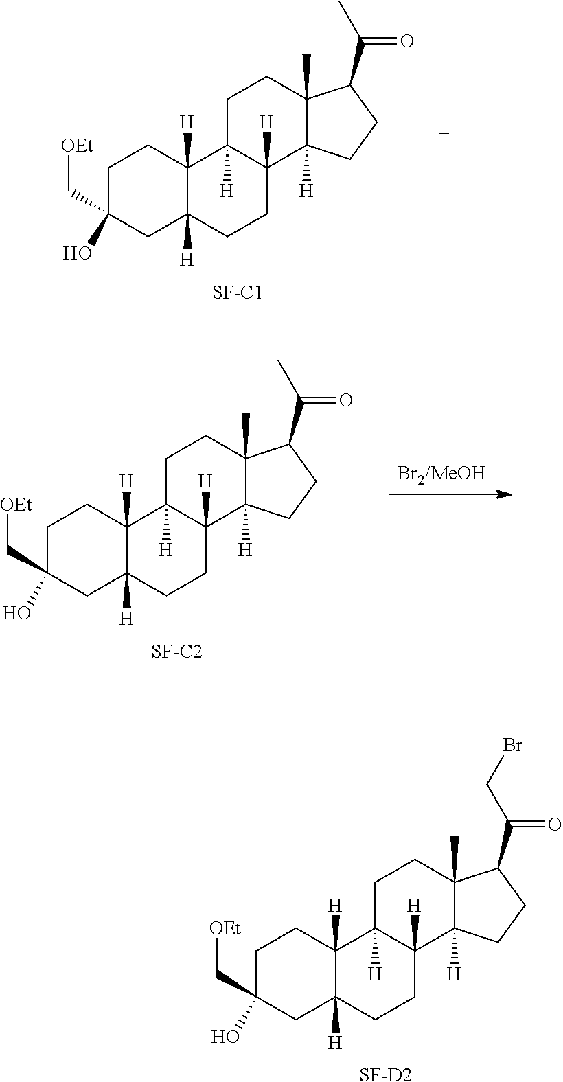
C12(C)C([H])(CCC1C(=O)C)C1([H])C([H])(CC2)C2([H])C([H])(CC1)CC(O)(C[OEt])CC2.[SF-C1].[Br2/MeOH].C12(C)C([H])(CCC1C(C)=O)C1([H])C([H])(CC2)C2([H])C([H])(CC1)CC(O)(C[OEt])CC2.[SF-C2].C12(C)C([H])(CCC1C(CBr)=O)C1([H])C([H])(CC2)C2([H])C([H])(CC1)CC(O)(C[OEt])CC2.[SF-D2]
